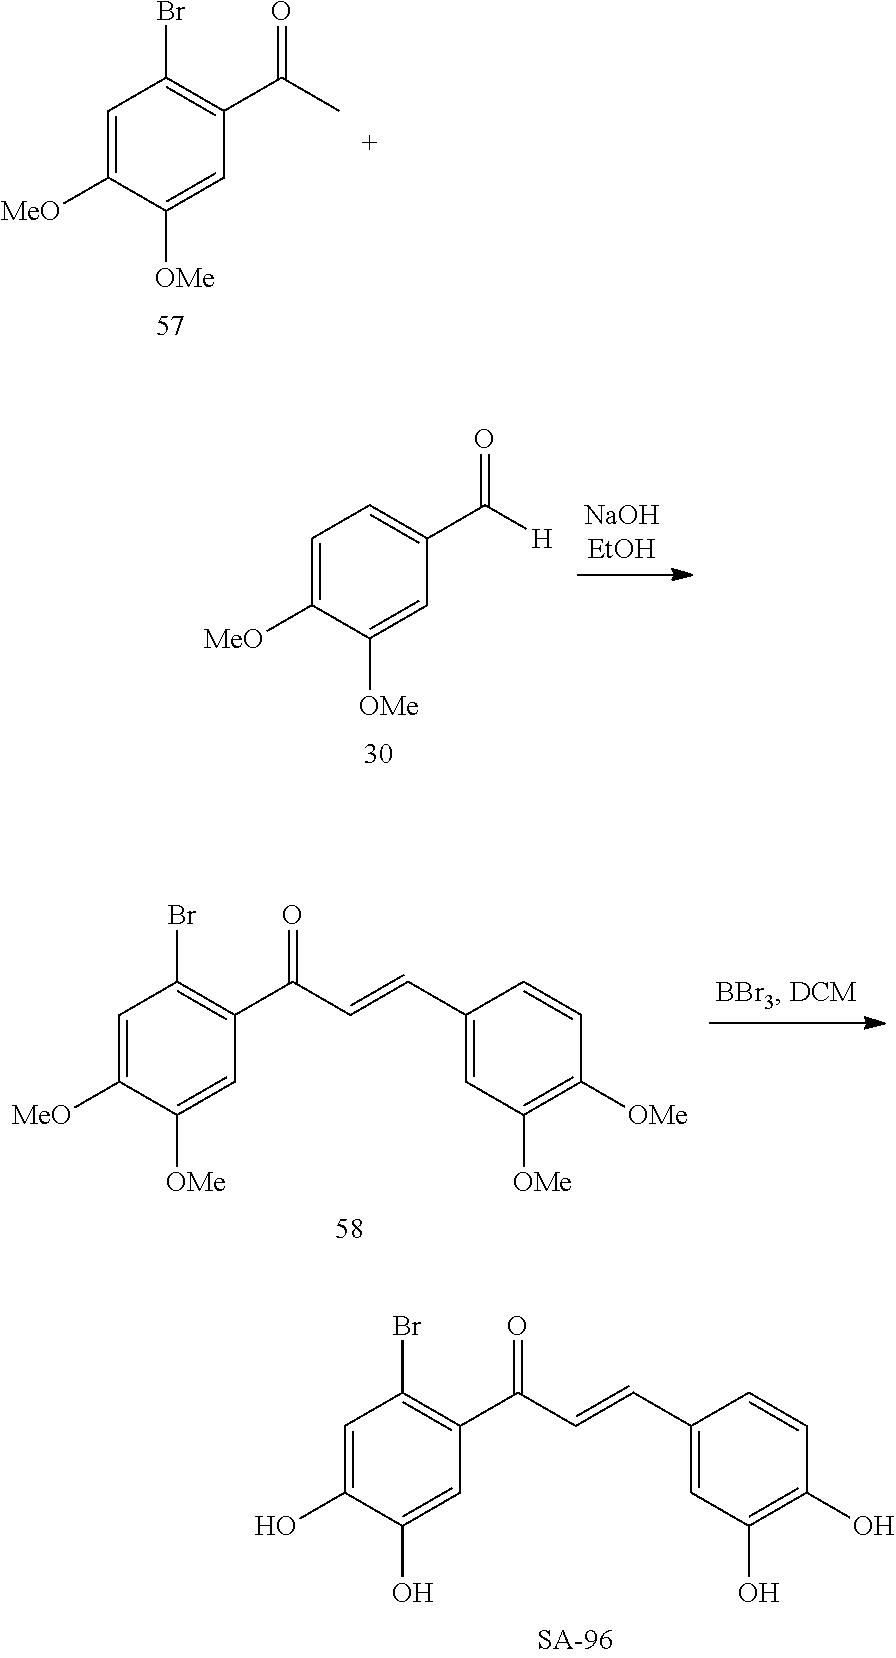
C1=C([MeO])C([OMe])=CC(C(C)=O)=C1Br.C1=C([MeO])C([OMe])=CC(C(C=CC2=CC([OMe])=C([OMe])C=C2)=O)=C1Br.C1=C(O)C(O)=CC(C(C=CC2=CC(O)=C(O)C=C2)=O)=C1Br.C1=C([MeO])C([OMe])=CC(C([H])=O)=C1
